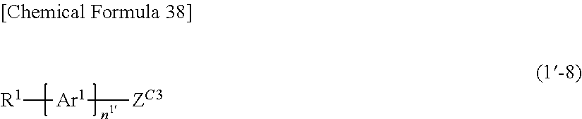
[R1][Ar1][ZC3]
